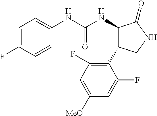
C1=C(F)C=CC(NC(NC2C(C3=C(F)C=C([MeO])C=C3F)CNC2=O)=O)=C1
